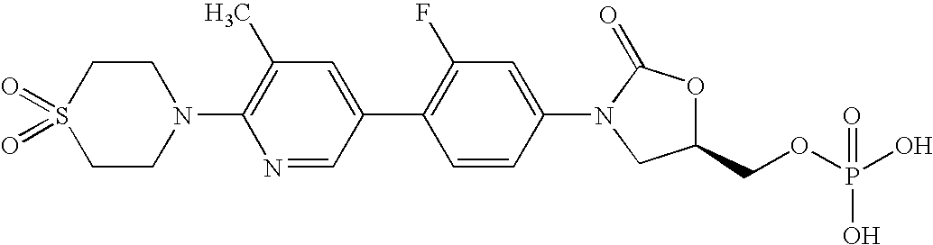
C1CN(C2=C(C)C=C(C3=C(F)C=C(N4C(=O)OC(COP(O)(O)=O)C4)C=C3)C=N2)CCS1(=O)=O
